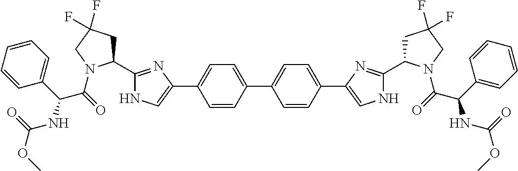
C1=CC(C2=CC=C(C3=CNC(C4CC(F)(F)CN4C(=O)C(C4=CC=CC=C4)NC(OC)=O)=N3)C=C2)=CC=C1C1=CNC(C2CC(F)(F)CN2C(=O)C(C2=CC=CC=C2)NC(OC)=O)=N1
